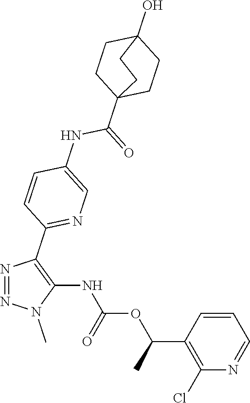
N1=NC(C2=NC=C(NC(C34CCC(O)(CC3)CC4)=O)C=C2)=C(NC(OC(C2=C(Cl)N=CC=C2)C)=O)N1C
